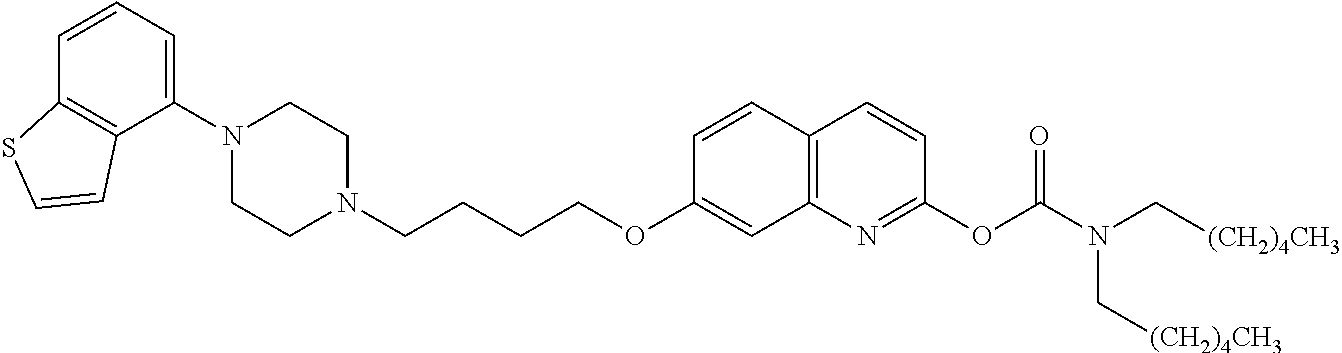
C1(N2CCN(CCCCOC3=CC4=C(C=C3)C=CC(OC(=O)N(C[(CH2)4CH3])C[(CH2)4CH3])=N4)CC2)=CC=CC2=C1C=CS2
